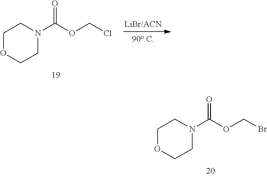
C1OCCN(C(OCBr)=O)C1.C1OCCN(C(OCCl)=O)C1
